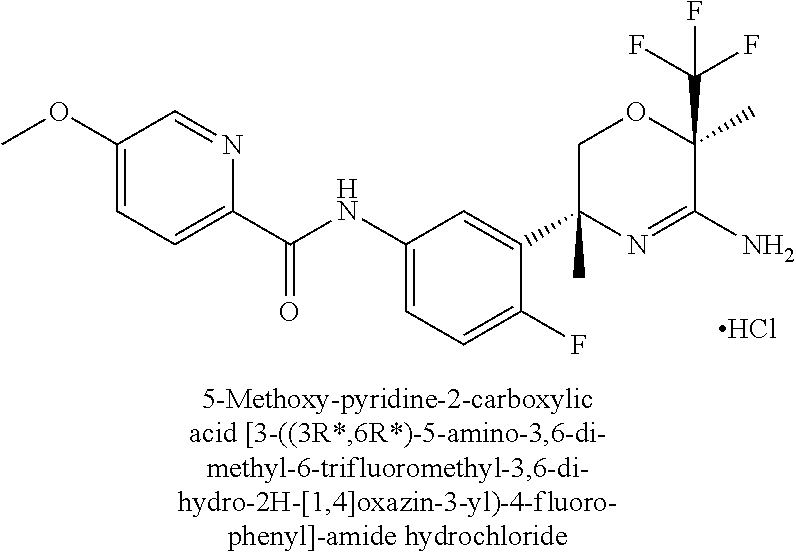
Cl.N(C1=CC=C(F)C(C2(C)N=C(N)C(C(F)(F)F)(C)OC2)=C1)C(C1=CC=C(OC)C=N1)=O
